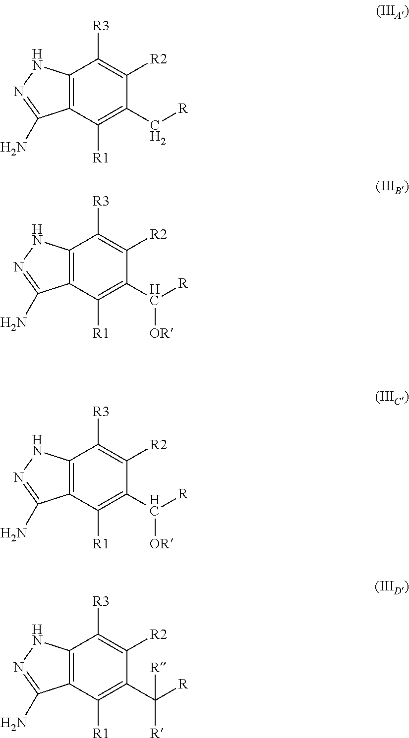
C12=C(C(N)=NN1)C([R1])=C(C[R])C([R2])=C2[R3].C12=C(C(N)=NN1)C([R1])=C(C([R])[OR])C([R2])=C2[R3].C12=C(C(N)=NN1)C([R1])=C(C([R])([R])[R])C([R2])=C2[R3].C12=C(C(N)=NN1)C([R1])=C(C([R])[OR])C([R2])=C2[R3]
